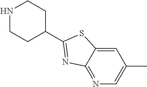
N1CCC(C2=NC3=NC=C(C)C=C3S2)CC1
